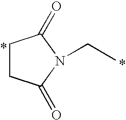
C1CC(=O)N(CC)C1=O
